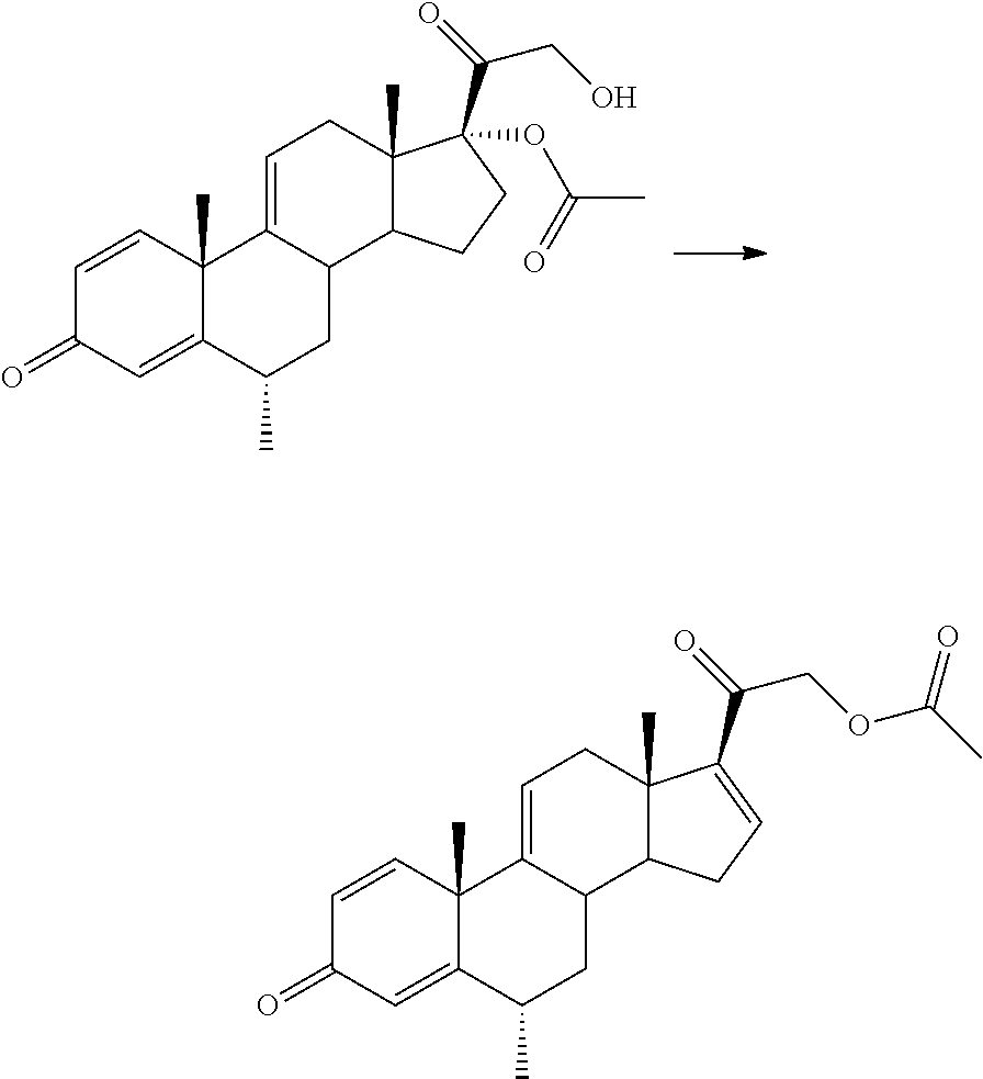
C1=CC2(C)C(=CC1=O)C(C)CC1C2=CCC2(C)C1CCC2(C(=O)CO)OC(=O)C.C1=CC2(C)C(=CC1=O)C(C)CC1C2=CCC2(C)C1CC=C2C(=O)COC(=O)C
